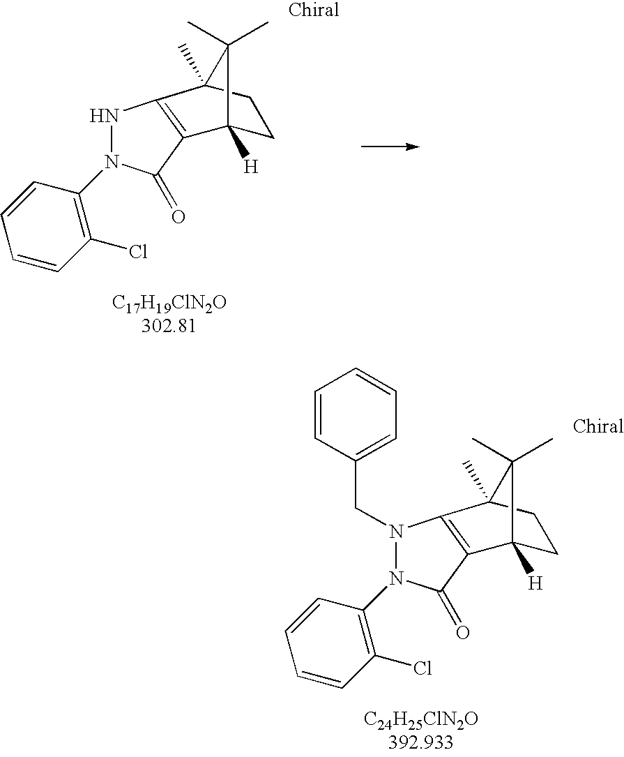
C1C2([H])C(C)(C)C(C)(C1)C1=C2C(=O)N(C2=C(Cl)C=CC=C2)N1CC1=CC=CC=C1.C1C2([H])C(C)(C)C(C)(C1)C1=C2C(=O)N(C2=C(Cl)C=CC=C2)N1
